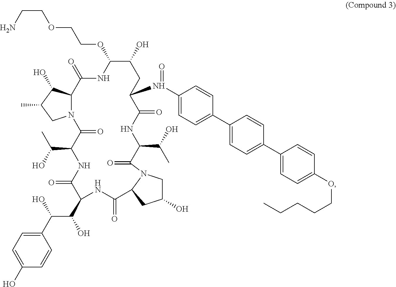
C1(C(O)C(C2NC(=O)C3N(C(=O)C(C(C)O)NC(=O)C(N(=O)C4=CC=C(C5=CC=C(C6=CC=C(OCCCCC)C=C6)C=C5)C=C4)CC(O)C(OCCOCCN)NC(=O)C4N(C(=O)C(C(O)C)NC2=O)CC(C)C4O)CC(O)C3)O)=CC=C(O)C=C1
